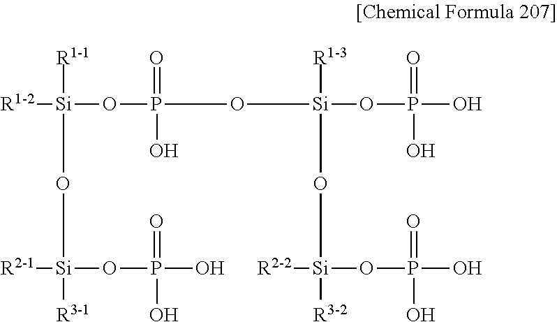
[R1-2][Si]([R1-1])(OP(=O)(O)O[Si]([R1-3])(OP(O)(=O)O)O[Si]([R2-2])(OP(O)(=O)O)[R3-2])O[Si]([R2-1])(OP(O)(=O)O)[R3-1]
